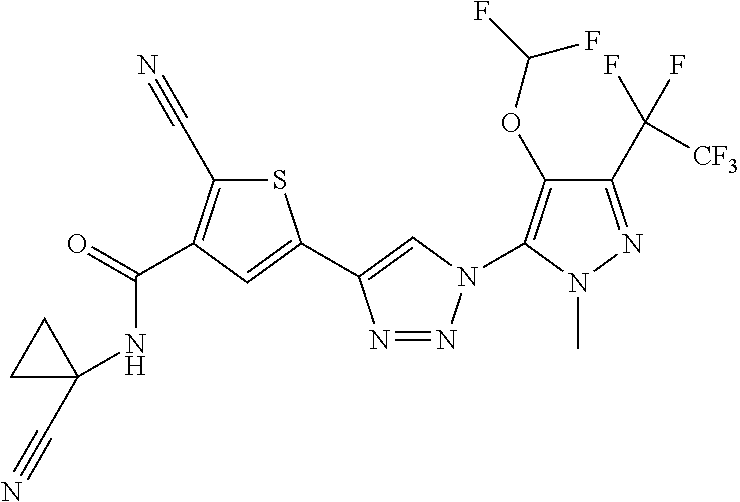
C1(C(F)([CF3])F)=NN(C)C(N2N=NC(C3=CC(C(=O)NC4(C#N)CC4)=C(C#N)S3)=C2)=C1OC(F)F
